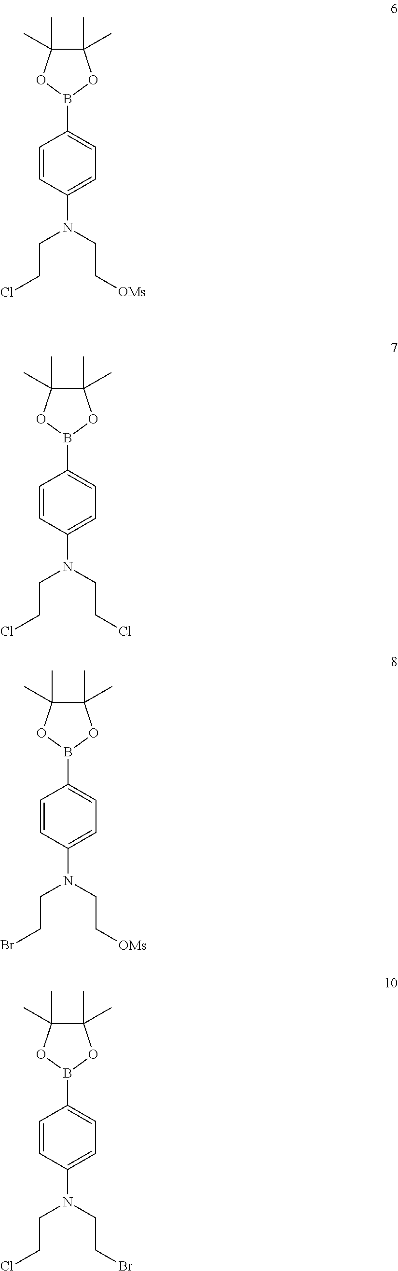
C1=CC(N(CCCl)CC[OMs])=CC=C1B1OC(C)(C)C(C)(C)O1.C1=CC(N(CCCl)CCCl)=CC=C1B1OC(C)(C)C(C)(C)O1.C1=CC(N(CCBr)CC[OMs])=CC=C1B1OC(C)(C)C(C)(C)O1.C1=CC(N(CCCl)CCBr)=CC=C1B1OC(C)(C)C(C)(C)O1
